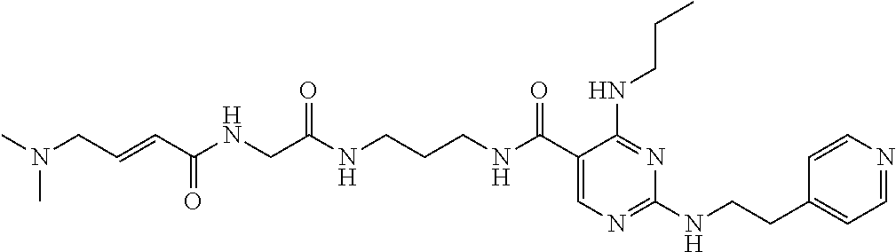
C(CCNC(CNC(C=CCN(C)C)=O)=O)NC(C1=CN=C(NCCC2=CC=NC=C2)N=C1NCCC)=O
